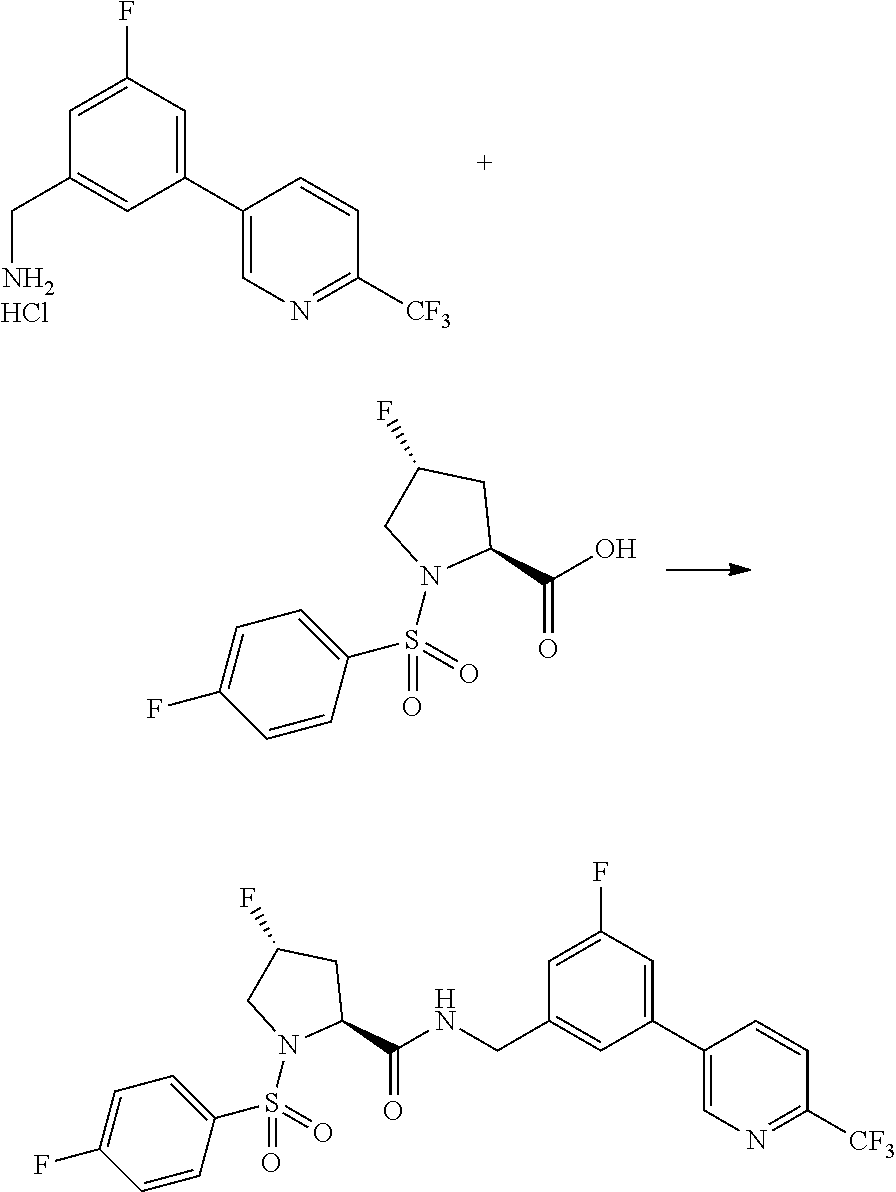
C1(C2=CN=C([CF3])C=C2)=CC(F)=CC(CN)=C1.Cl.OC(=O)C1CC(F)CN1S(=O)(C1=CC=C(F)C=C1)=O.C1(C2=CN=C([CF3])C=C2)=CC(F)=CC(CNC(=O)C2CC(F)CN2S(=O)(C2=CC=C(F)C=C2)=O)=C1
